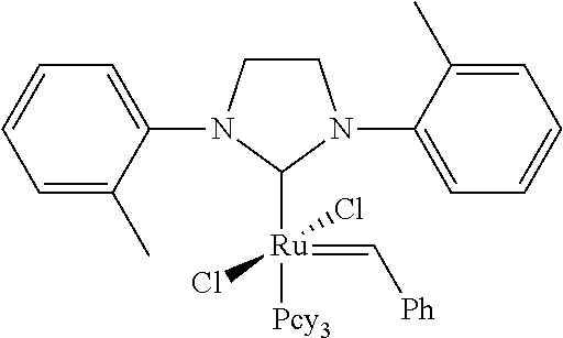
C1CN(C2=CC=CC=C2C)C([Ru](=C[Ph])(Cl)(Cl)[Pcy3])N1C1=CC=CC=C1C
